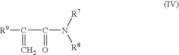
[R9]C(=C)C(=O)N([R7])[R8]
